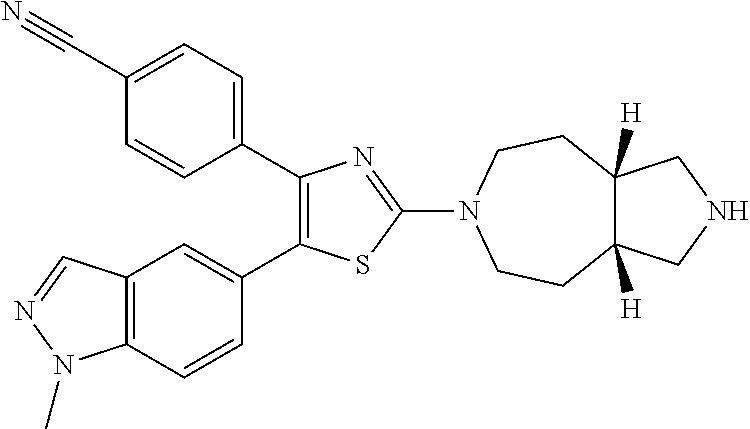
C1(C2=CC=C(C#N)C=C2)=C(C2=CC3=C(C=C2)N(C)N=C3)SC(N2CCC3([H])C([H])(CC2)CNC3)=N1
